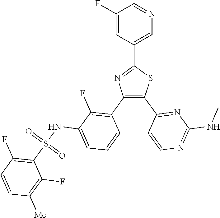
C1=C(C2=NC(C3=C(F)C(NS(C4=C(F)C=CC([Me])=C4F)(=O)=O)=CC=C3)=C(C3=NC(NC)=NC=C3)S2)C=C(F)C=N1
